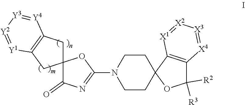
C1CC2(CCN1C1=NC(=O)C3(O1)CC1=C(C3)[Y1]=[Y2][Y3]=[Y4]1)OC([R3])([R2])C1=C2[X1]=[X2][X3]=[X4]1
